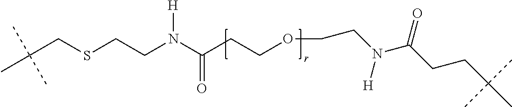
C(N(C(CCOCCN(C(CCC(C)(C)C)=O)[H])=O)[H])CSCC(C)(C)C
